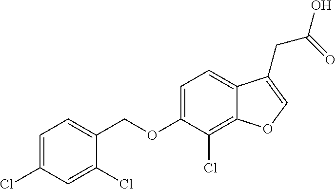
C(OC1=CC=C2C(=C1Cl)OC=C2CC(O)=O)C1=CC=C(Cl)C=C1Cl
